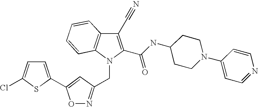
C(N1C2=C(C=CC=C2)C(C#N)=C1C(NC1CCN(C2=CC=NC=C2)CC1)=O)C1=NOC(C2=CC=C(Cl)S2)=C1
